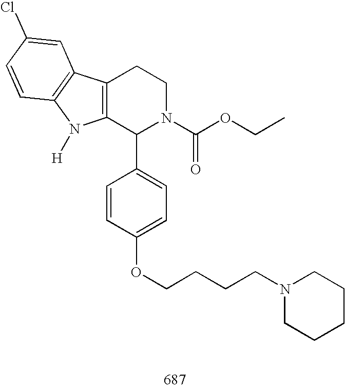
C12=C(C(C3=CC=C(OCCCCN4CCCCC4)C=C3)N(C(OCC)=O)CC1)N([H])C1=C2C=C(Cl)C=C1
